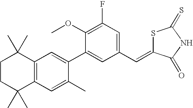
C1CC(C)(C)C2=C(C1(C)C)C=C(C1=CC(C=C3SC(=S)NC3=O)=CC(F)=C1OC)C(C)=C2
